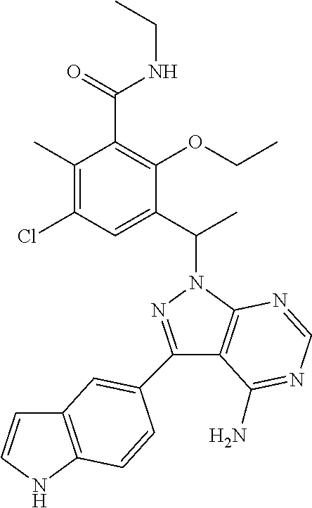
C1(C2=CC3=C(NC=C3)C=C2)=NN(C(C2=CC(Cl)=C(C)C(C(=O)NCC)=C2OCC)C)C2=C1C(N)=NC=N2
